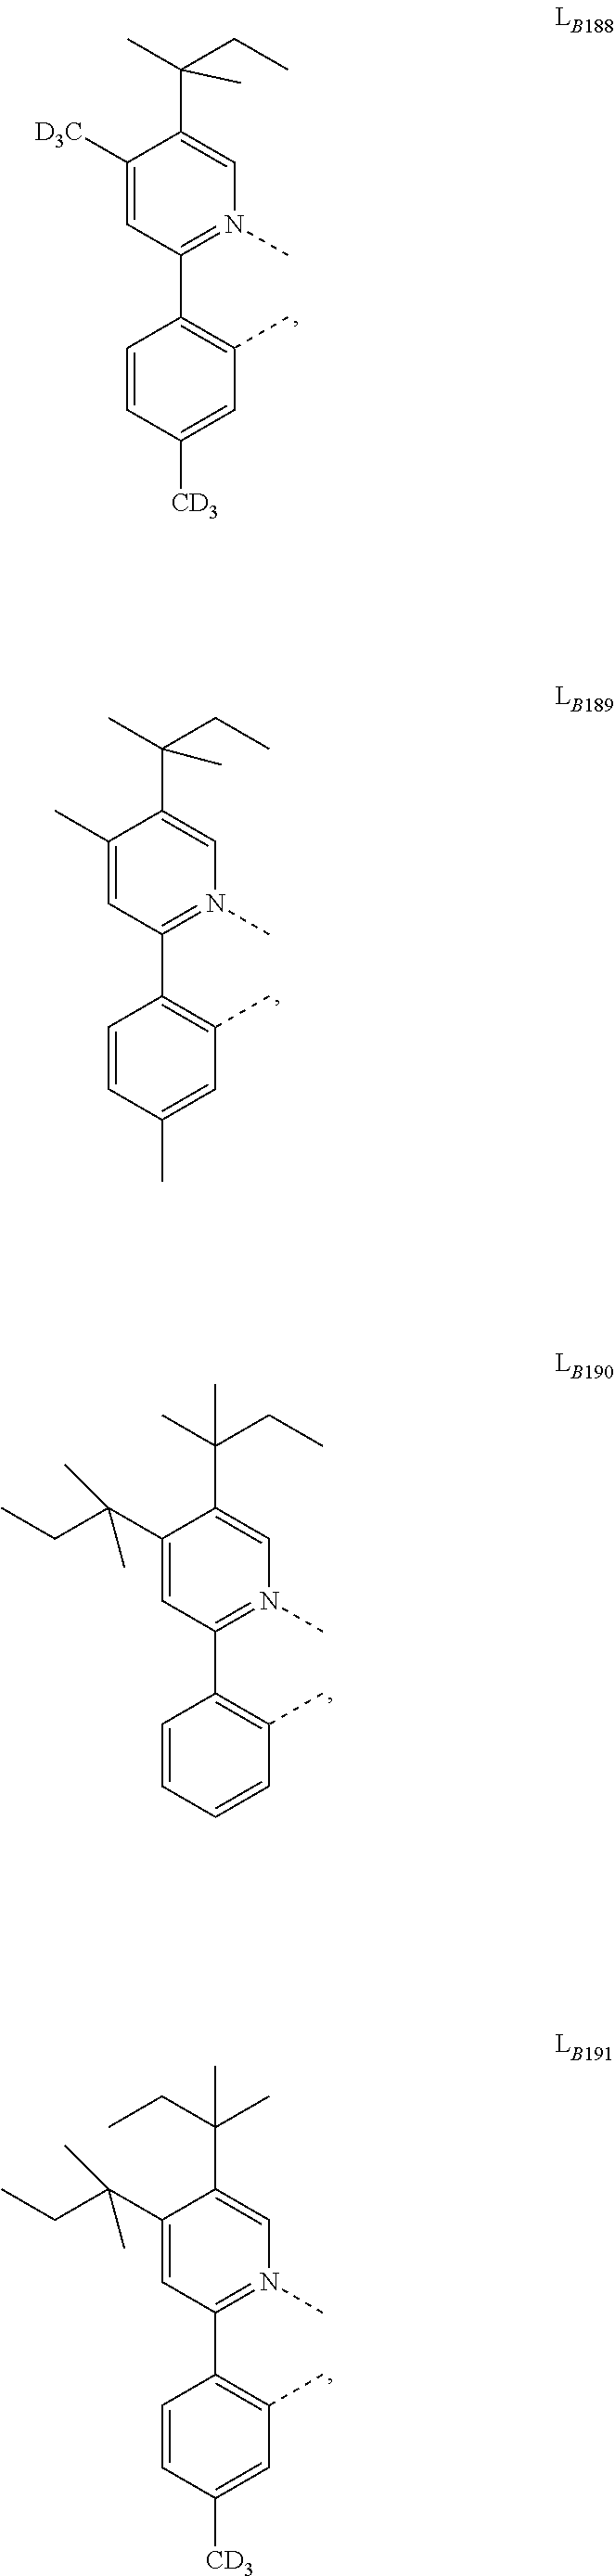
C1([D3C])=CC(C2=C(C)C=C([CD3])C=C2)=N(C)C=C1C(C)(CC)C.C1(C)=CC(C2=C(C)C=C(C)C=C2)=N(C)C=C1C(C)(CC)C.C1(C(CC)(C)C)=CC(C2=C(C)C=CC=C2)=N(C)C=C1C(C)(CC)C.C1(C(CC)(C)C)=CC(C2=C(C)C=C([CD3])C=C2)=N(C)C=C1C(CC)(C)C
